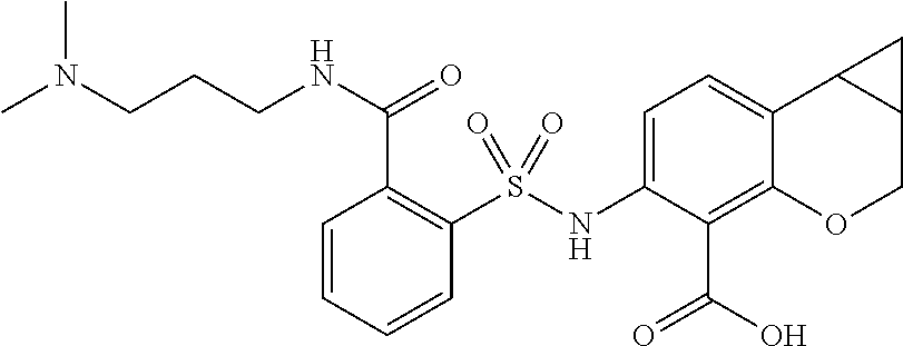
C1=C(NS(C2=C(C(NCCCN(C)C)=O)C=CC=C2)(=O)=O)C(C(O)=O)=C2C(=C1)C1C(CO2)C1
